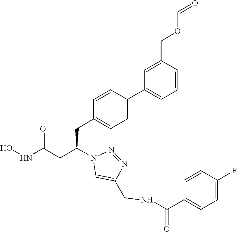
ONC(CC(N1C=C(CNC(C2=CC=C(F)C=C2)=O)N=N1)CC1=CC=C(C2=CC=CC(COC=O)=C2)C=C1)=O
